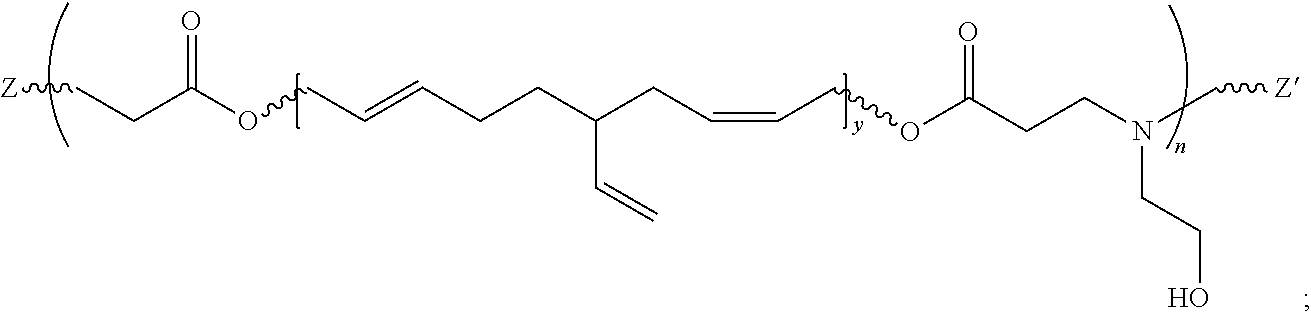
[Z]CCC(OCC=CCCC(CC=CCOC(CCN(C[Z])CCO)=O)C=C)=O
